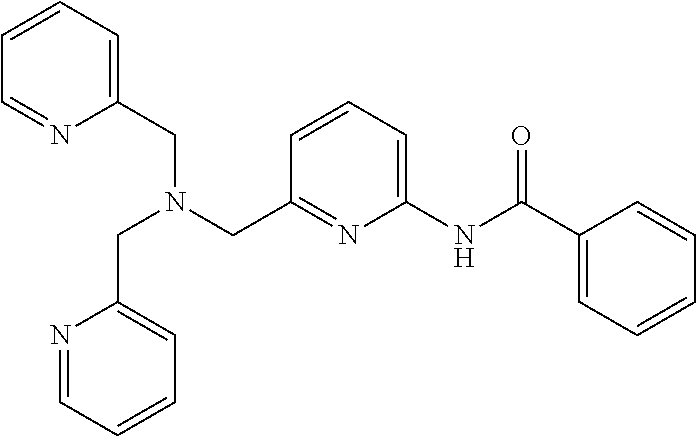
N1=CC=CC=C1CN(CC1=NC(NC(C2=CC=CC=C2)=O)=CC=C1)CC1=CC=CC=N1
